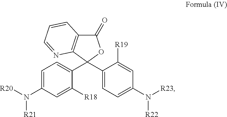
C1(=O)C2=C(C(C3=CC=C(N([R20])[R21])C=C3[R18])(C3=CC=C(N([R23])[R22])C=C3[R19])O1)N=CC=C2
